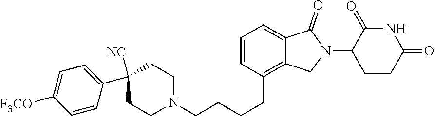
C1=CC(CCCCN2CCC(C3=CC=C([F3CO])C=C3)([NC])CC2)=C2C(=C1)C(=O)N(C1CCC(=O)NC1=O)C2
